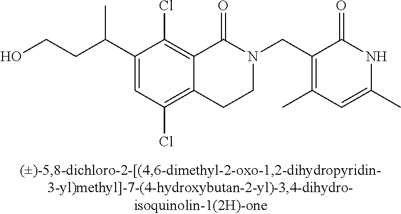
C1(C(CCO)C)=CC(Cl)=C2C(=C1Cl)C(=O)N(CC1=C(C)C=C(C)NC1=O)CC2
